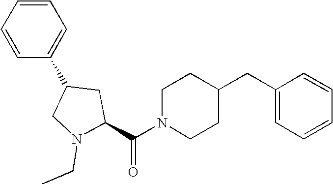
C(N1CCC(CC2=CC=CC=C2)CC1)(=O)C1CC(C2=CC=CC=C2)CN1CC
